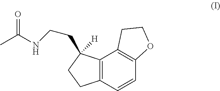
C12=C(C=CC3=C1CCO3)CCC2(CCNC(C)=O)[H]
